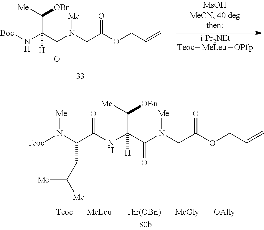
N(CC(=O)OCC=C)(C(C(N[Boc])(C([Me])[OBn])[H])=O)[Me].[i-Pr2NEt].[Teoc][MeLeu][OPfp].N(CC(=O)OCC=C)(C(C(NC(=O)C(N([Me])[Teoc])CC([Me])[Me])(C([Me])[OBn])[H])=O)[Me].[Teoc][MeLeu][Thr(OBn)][MeGly][OAlly]
